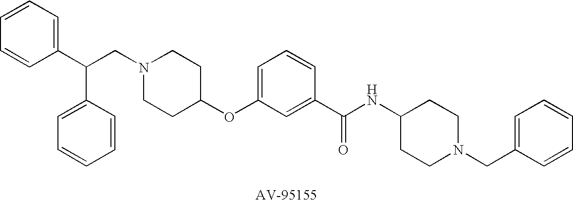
C1(C(C2=CC=CC=C2)CN2CCC(OC3=CC=CC(C(=O)NC4CCN(CC5=CC=CC=C5)CC4)=C3)CC2)=CC=CC=C1
